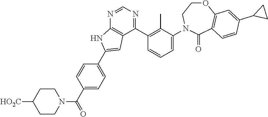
N1=CN=C(C2=C(C)C(N3CCOC4=C(C3=O)C=CC(C3CC3)=C4)=CC=C2)C2=C1NC(C1=CC=C(C(N3CCC([HO2C])CC3)=O)C=C1)=C2
